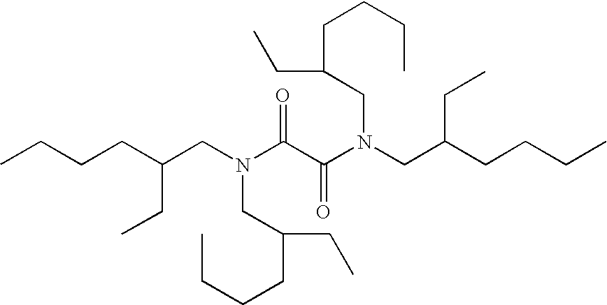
CCCCC(CN(C(C(N(CC(CCCC)CC)CC(CCCC)CC)=O)=O)CC(CCCC)CC)CC
